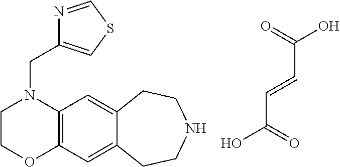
C(=CC(=O)O)C(O)=O.C12=C(C=C3C(=C1)CCNCC3)OCCN2CC1=CSC=N1
